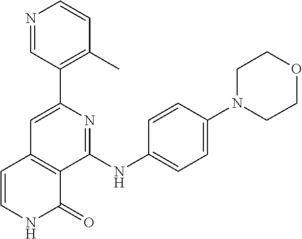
C1(C2=C(C)C=CN=C2)=CC2=C(C(NC3=CC=C(N4CCOCC4)C=C3)=N1)C(=O)NC=C2
